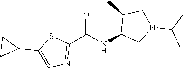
C1(C(NC2CN(C(C)C)CC2C)=O)=NC=C(C2CC2)S1
